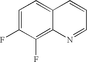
C1=C(F)C(F)=C2C(=C1)C=CC=N2
